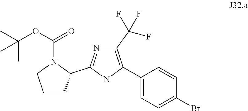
C1(C2=C(C(F)(F)F)N=C(C3CCCN3C(OC(C)(C)C)=O)N2)=CC=C(Br)C=C1
